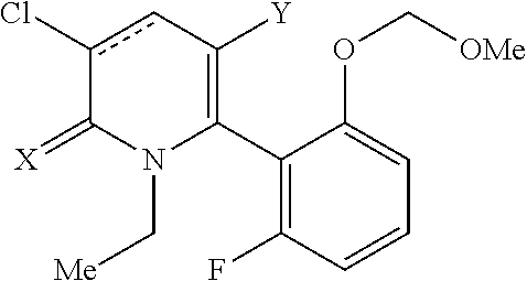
C1(C2=C([Y])cc(Cl)C(=[X])N2C[Me])=C(F)C=CC=C1OC[OMe]
